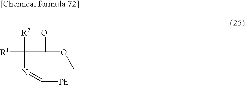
[R1]C(C(OC)=O)([R2])N=C[Ph]
